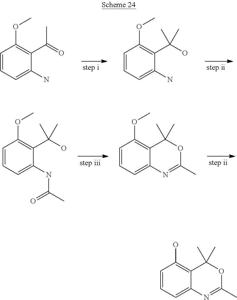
C1=CC=C(N)C(C(=O)C)=C1OC.C1=CC=C(N)C(C(O)(C)C)=C1OC.C1=CC=C(NC(C)=O)C(C(O)(C)C)=C1OC.C1=CC=C2C(=C1OC)C(C)(C)OC(C)=N2.C1=CC=C2C(=C1O)C(C)(C)OC(C)=N2
